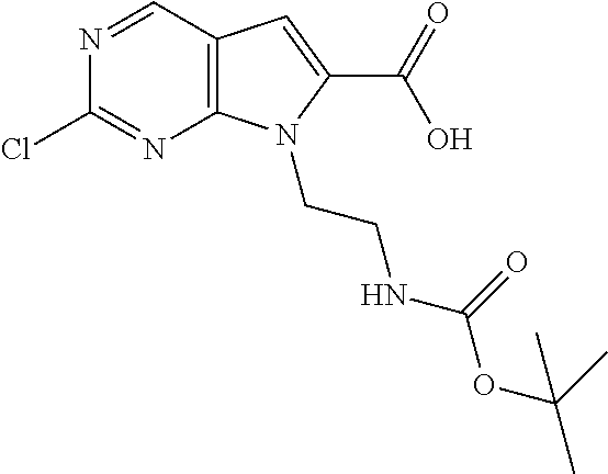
C12=C(N(CCNC(OC(C)(C)C)=O)C(C(=O)O)=C1)N=C(Cl)N=C2
